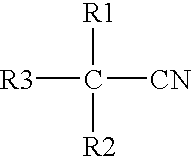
[R3]C([CN])([R1])[R2]
